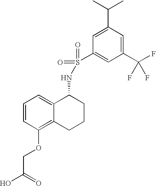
C1=CC(OCC(O)=O)=C2C(=C1)C(NS(C1=CC(C(F)(F)F)=CC(C(C)C)=C1)(=O)=O)CCC2
